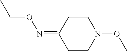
C1CC(=NOCC)CCN1OC
